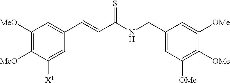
C1([MeO])=C([MeO])C([X1])=CC(C=CC(NCC2=CC([OMe])=C([OMe])C([OMe])=C2)=S)=C1
